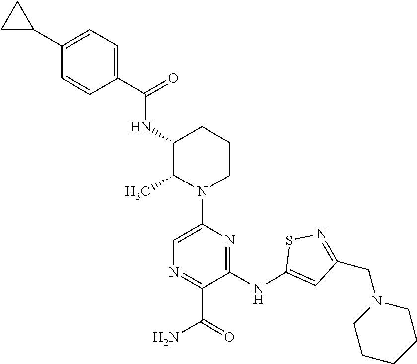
C1=C(C2CC2)C=CC(C(=O)NC2C(C)N(C3=CN=C(C(=O)N)C(NC4=CC(CN5CCCCC5)=NS4)=N3)CCC2)=C1
